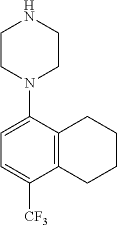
C1CN(C2=CC=C([CF3])C3=C2CCCC3)CCN1
